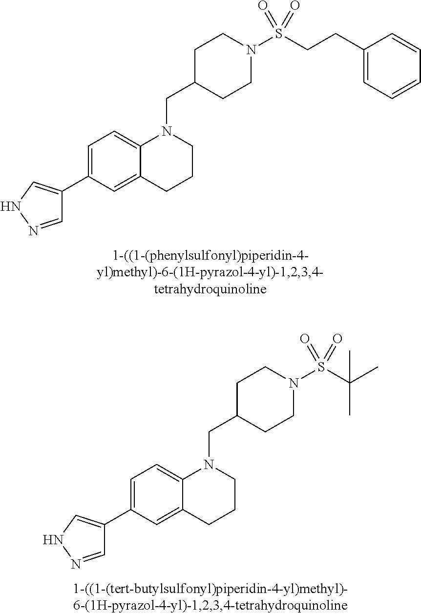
C1=NNC=C1C1=CC=C2C(=C1)CCCN2CC1CCN(S(CCC2=CC=CC=C2)(=O)=O)CC1.C1=NNC=C1C1=CC=C2C(=C1)CCCN2CC1CCN(S(C(C)(C)C)(=O)=O)CC1
